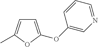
C1=C(OC2=CN=CC=C2)OC(C)=C1
